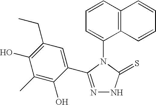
C1=CC2=C(C(N3C(=S)NN=C3C3=CC(CC)=C(O)C(C)=C3O)=C1)C=CC=C2
